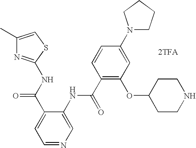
[2TFA].N(C(C1=CC=NC=C1NC(C1=C(OC2CCNCC2)C=C(N2CCCC2)C=C1)=O)=O)C1=NC(C)=CS1
